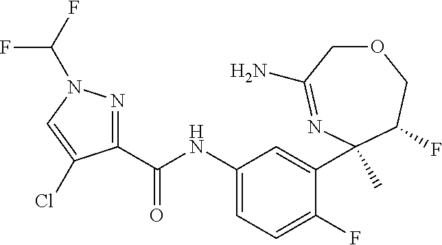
C1(C(NC2=CC=C(F)C(C3(C)N=C(N)COCC3F)=C2)=O)=NN(C(F)F)C=C1Cl
